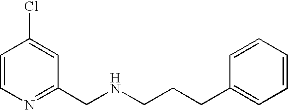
C1=CN=C(CNCCCC2=CC=CC=C2)C=C1Cl
